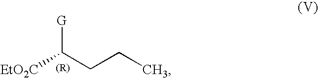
[EtO2C]C(CCC)[G]
